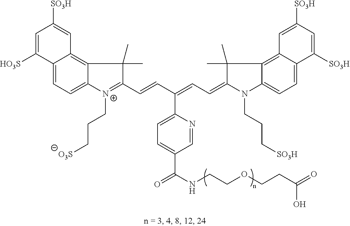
C12=CC=C3C(=C1C=C([SO3H])C=C2[HO3S])C(C)(C)C(C=CC(=CC=C1N(CCC[SO3H])C2=CC=C4C(=C2C1(C)C)C=C([SO3H])C=C4[SO3H])C1=CC=C(C(=O)NCCOCCC(=O)O)C=N1)=[N+]3CCC[O3S]
